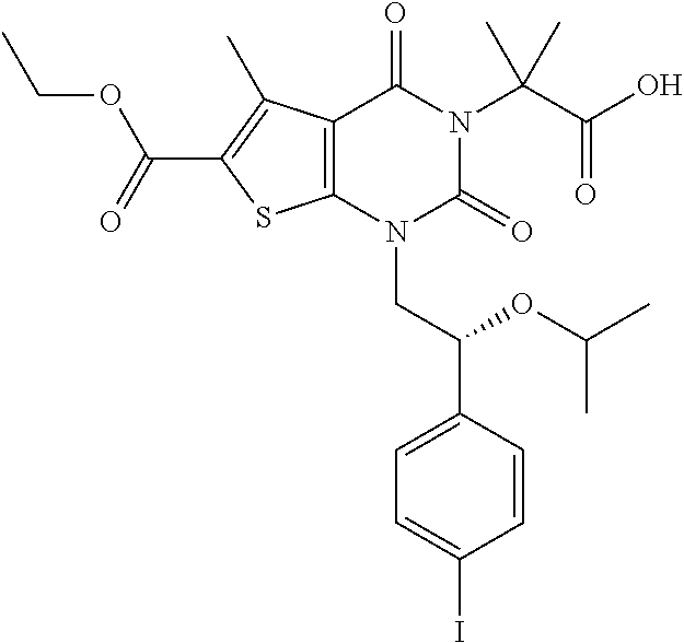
C12=C(N(CC(C3=CC=C(I)C=C3)OC(C)C)C(=O)N(C(C(O)=O)(C)C)C1=O)SC(C(=O)OCC)=C2C
